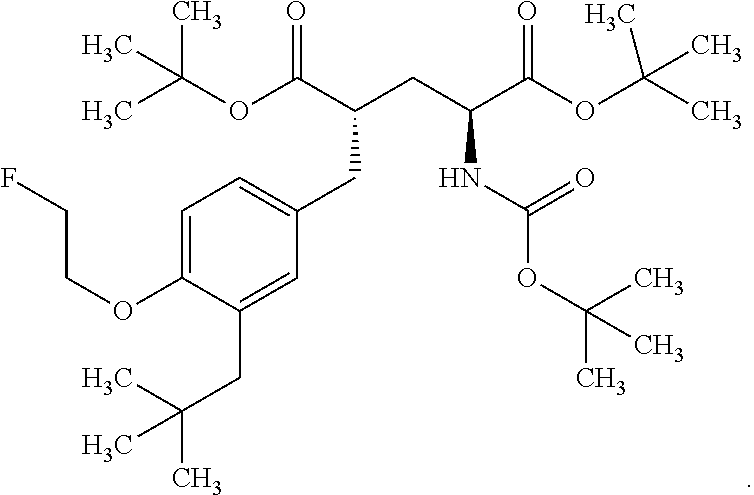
C1=C(OCCF)C(CC(C)(C)C)=CC(CC(CC(C(OC(C)(C)C)=O)NC(OC(C)(C)C)=O)C(OC(C)(C)C)=O)=C1
